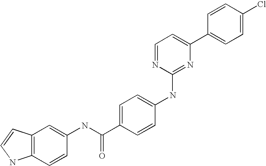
C1=CC(C2=CC=NC(NC3=CC=C(C(NC4=CC5=C(C=C4)NC=C5)=O)C=C3)=N2)=CC=C1Cl
